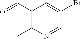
C1(C=O)=C(C)N=CC(Br)=C1
